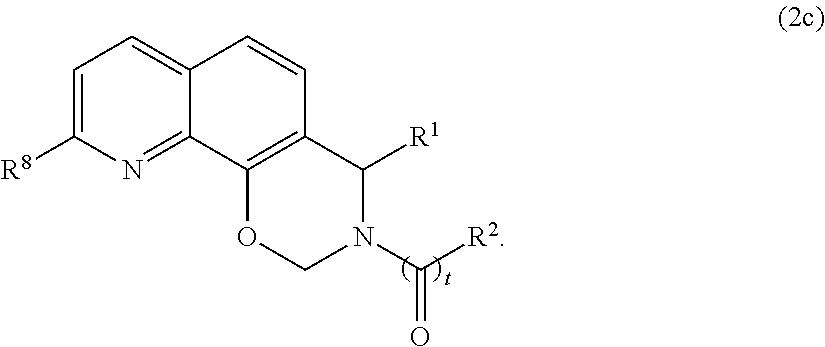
C1=C([R8])N=C2C(=C1)C=CC1=C2OCN(C([R2])=O)C1[R1]
